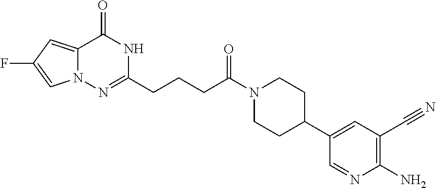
C12=CC(F)=CN1N=C(CCCC(N1CCC(C3=CC(C#N)=C(N)N=C3)CC1)=O)NC2=O
